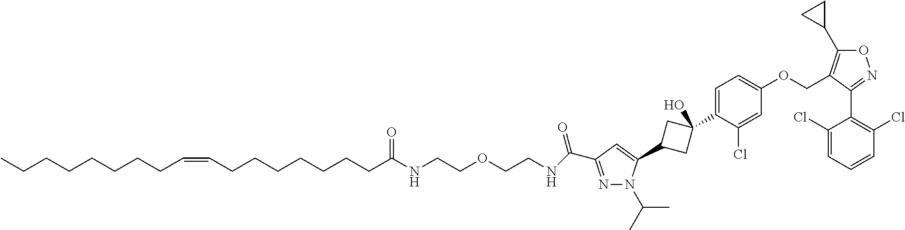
N1=C(C(NCCOCCNC(=O)CCCCCCCC=CCCCCCCCC)=O)C=C(C2CC(C3=CC=C(OCC4=C(C5CC5)ON=C4C4=C(Cl)C=CC=C4Cl)C=C3Cl)(O)C2)N1C(C)C
